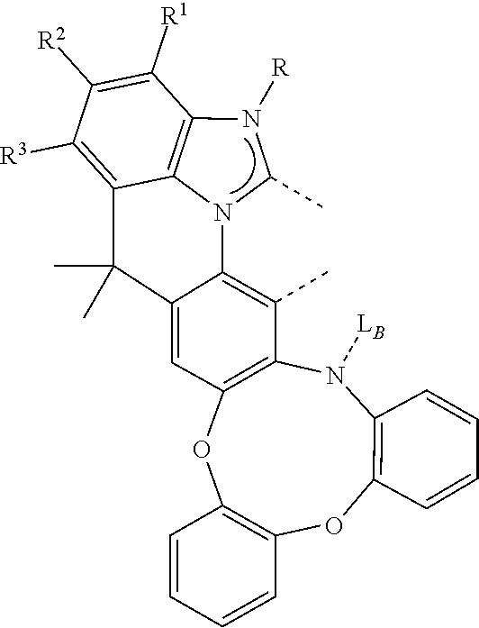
C12=C3N(C4=C(C)C5=C(OC6=C(OC7=C(N5[LB])C=CC=C7)C=CC=C6)C=C4C(C)(C)C3=C([R3])C([R2])=C1[R1])C(C)N2[R]
